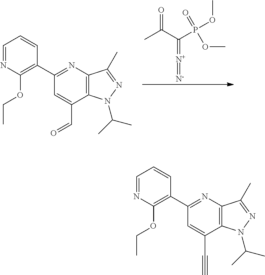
C1(C2=C(OCC)N=CC=C2)=NC2=C(C(C=O)=C1)N(C(C)C)N=C2C.CC(C(P(OC)(=O)OC)=[N+]=[N-])=O.C1(C2=C(OCC)N=CC=C2)=NC2=C(C(C#C)=C1)N(C(C)C)N=C2C
